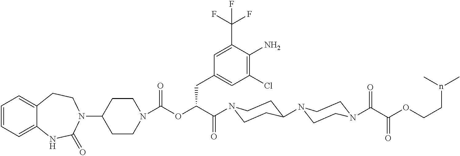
C1=CC=C2C(=C1)CCN(C1CCN(C(OC(C(=O)N3CCC(N4CCN(C(=O)C(OCCn(C)C)=O)CC4)CC3)CC3=CC(Cl)=C(N)C(C(F)(F)F)=C3)=O)CC1)C(=O)N2
